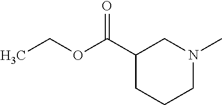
C1(C(OCC)=O)CCCN(C)C1
